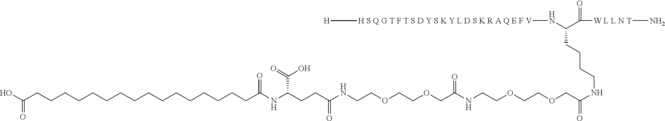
C(COCCOCCNC(CCC(NC(CCCCCCCCCCCCCCCCC(O)=O)=O)C(O)=O)=O)(=O)NCCOCCOCC(=O)NCCCCC(N[H S Q G T F T S D Y S K Y L D S K R A Q E F V][H])C(=O)[W L L N T]N
